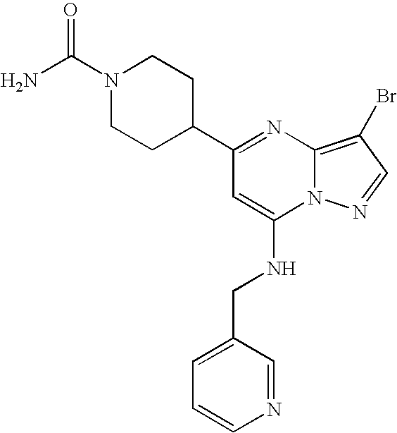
C1=CN=CC(CNC2=CC(C3CCN(C(N)=O)CC3)=NC3=C(Br)C=NN23)=C1
